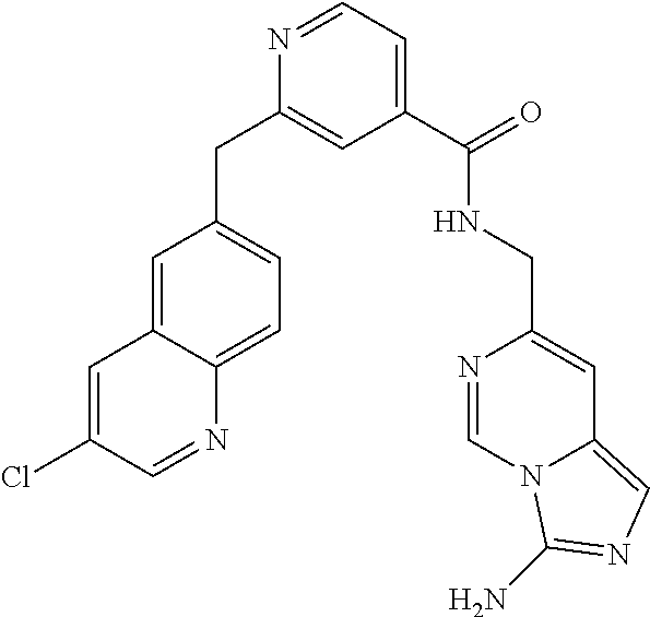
C1=NC(CC2=CC=C3C(=C2)C=C(Cl)C=N3)=CC(C(NCC2=CC3=CN=C(N)N3C=N2)=O)=C1
